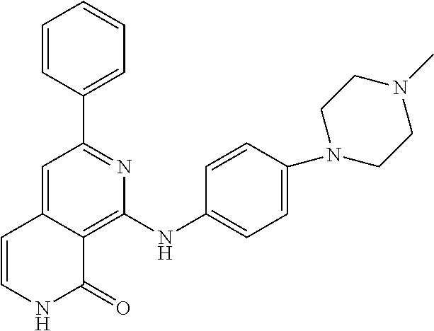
C1=CC(C2=NC(NC3=CC=C(N4CCN(C)CC4)C=C3)=C3C(=C2)C=CNC3=O)=CC=C1
